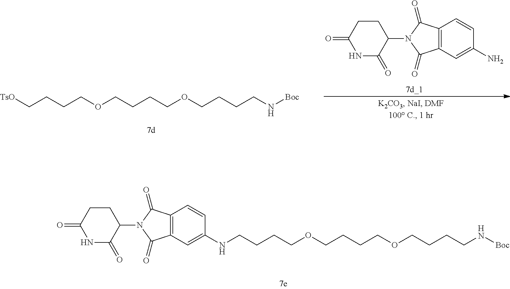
N1C(=O)C(N2C(=O)C3=C(C2=O)C=CC(NCCCCOCCCCOCCCCN[Boc])=C3)CCC1=O.O(CCCCOCCCCN[Boc])CCCC[TsO].[7d_1].N1C(=O)C(N2C(=O)C3=C(C2=O)C=CC(N)=C3)CCC1=O
